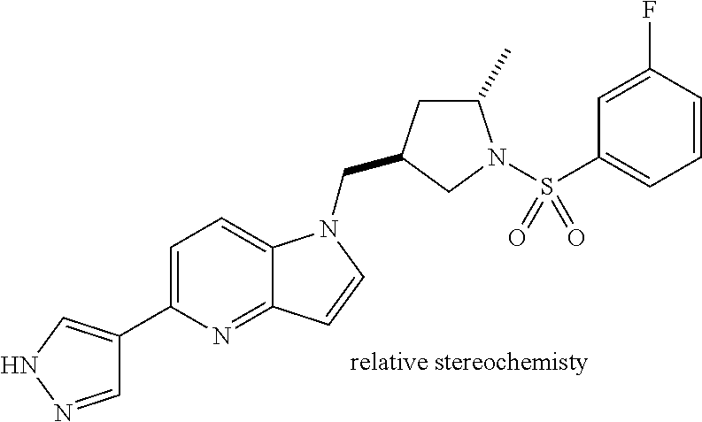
C1=NNC=C1C1=CC=C2C(=N1)C=CN2CC1CC(C)N(S(C2=CC=CC(F)=C2)(=O)=O)C1
